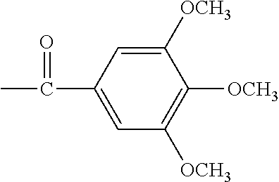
CC(C1=CC([OCH3])=C([OCH3])C([OCH3])=C1)=O
